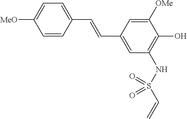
[MeO]C1=CC=C(C=CC2=CC(NS(C=C)(=O)=O)=C(O)C([OMe])=C2)C=C1
